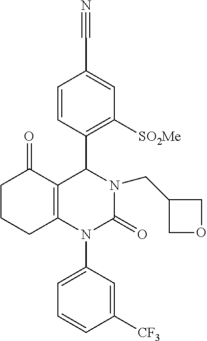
C1=CC(C2C3=C(N(C4=CC=CC([CF3])=C4)C(=O)N2CC2COC2)CCCC3=O)=C([SO2Me])C=C1C#N
